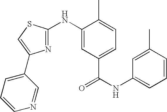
C1=C(C)C=CC=C1NC(=O)C1=CC=C(C)C(NC2=NC(C3=CC=CN=C3)=CS2)=C1
